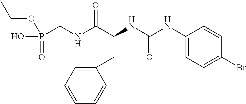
N(C(C(NC(NC1=CC=C(Br)C=C1)=O)CC1=CC=CC=C1)=O)CP(=O)(O)OCC
